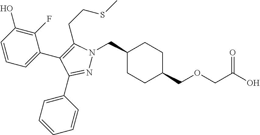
C1(CN2N=C(C3=CC=CC=C3)C(C3=CC=CC(O)=C3F)=C2CCSC)CCC(COCC(O)=O)CC1
